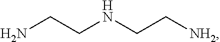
NCCNCC[NH2]
